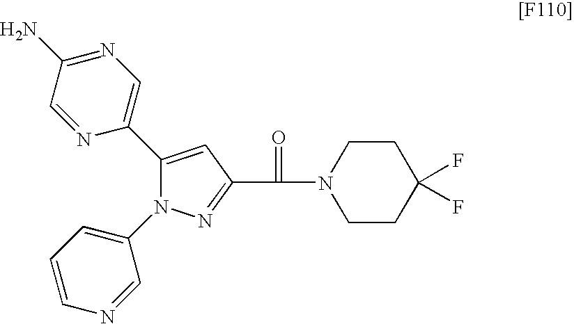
N1=C(N)C=NC(C2=CC(C(=O)N3CCC(F)(F)CC3)=NN2C2=CC=CN=C2)=C1
